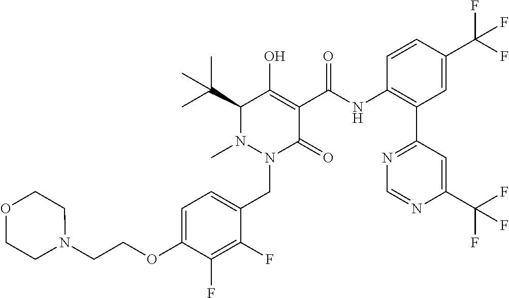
C1=C(OCCN2CCOCC2)C(F)=C(F)C(CN2C(=O)C(C(=O)NC3=C(C4=NC=NC(C(F)(F)F)=C4)C=C(C(F)(F)F)C=C3)=C(O)C(C(C)(C)C)N2C)=C1
